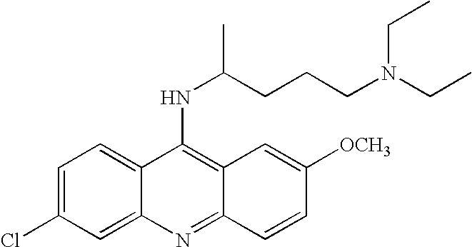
C1=C(Cl)C=C2C(=C1)C(NC(C)CCCN(CC)CC)=C1C(=N2)C=CC([OCH3])=C1
